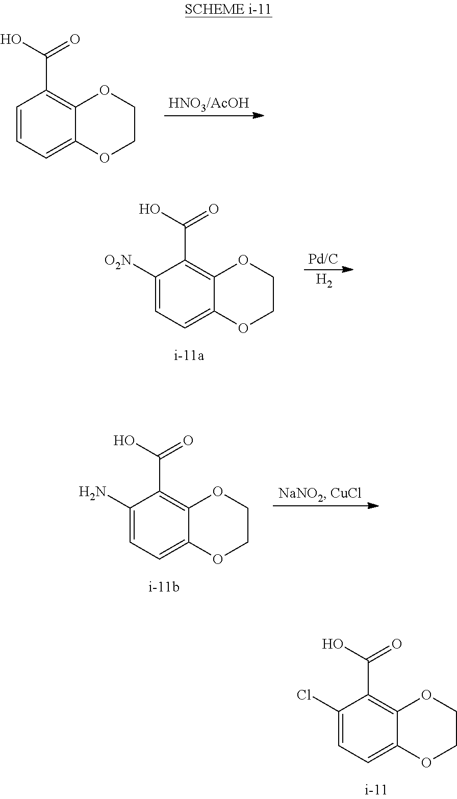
C1=CC=C2C(=C1C(O)=O)OCCO2.[H2].C1([O2N])=CC=C2C(=C1C(O)=O)OCCO2.C1(N)=CC=C2C(=C1C(O)=O)OCCO2.C1(Cl)=CC=C2C(=C1C(O)=O)OCCO2
